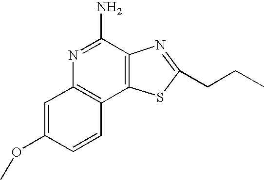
N1=C(N)C2=C(C3=C1C=C(OC)C=C3)SC(CCC)=N2
